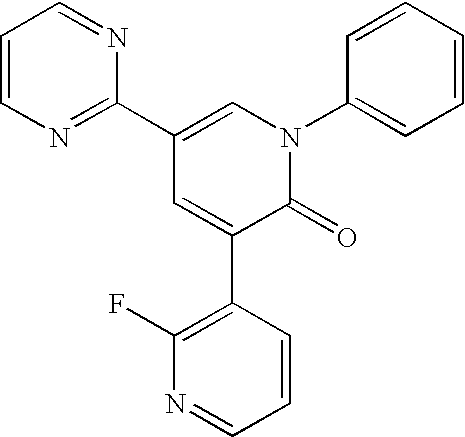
C1(C2=NC=CC=N2)=CN(C2=CC=CC=C2)C(=O)C(C2=C(F)N=CC=C2)=C1
